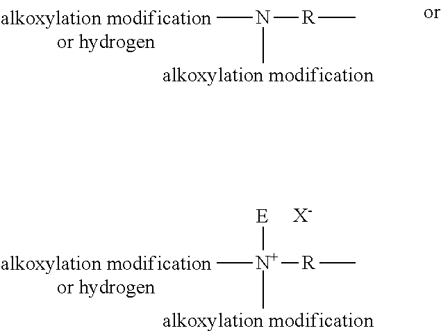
CN(C)[R]C.C[N+](C)([R]C)[E].[X-]
